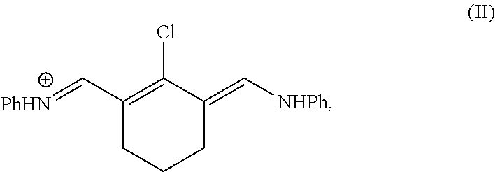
C(C1=C(Cl)C(=C[NHPh])CCC1)=[PhHN]
